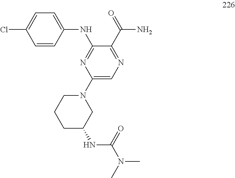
C1(N2CCCC(NC(N(C)C)=O)C2)=CN=C(C(=O)N)C(NC2=CC=C(Cl)C=C2)=N1
